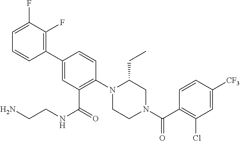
C1(C2=CC(C(NCCN)=O)=C(N3CCN(C(=O)C4=C(Cl)C=C([CF3])C=C4)CC3CC)C=C2)=C(F)C(F)=CC=C1
